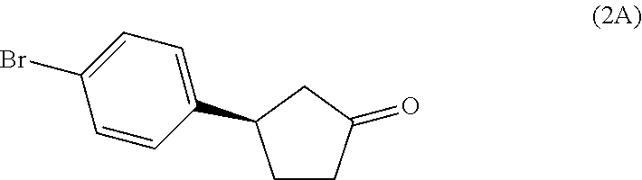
C1CC(=O)CC1C1=CC=C(Br)C=C1
